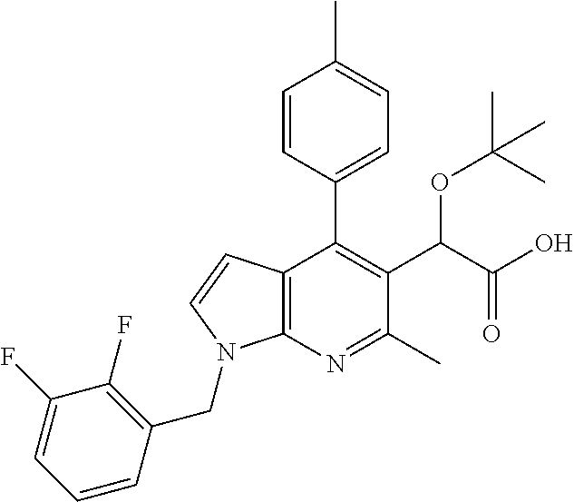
C12=C(N=C(C)C(C(C(O)=O)OC(C)(C)C)=C1C1=CC=C(C)C=C1)N(CC1=C(F)C(F)=CC=C1)C=C2
